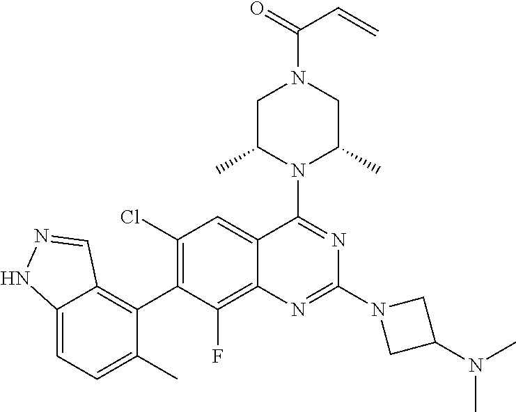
C12=CC=C(C)C(C3=C(Cl)C=C4C(=C3F)N=C(N3CC(N(C)C)C3)N=C4N3C(C)CN(C(=O)C=C)CC3C)=C1C=NN2
